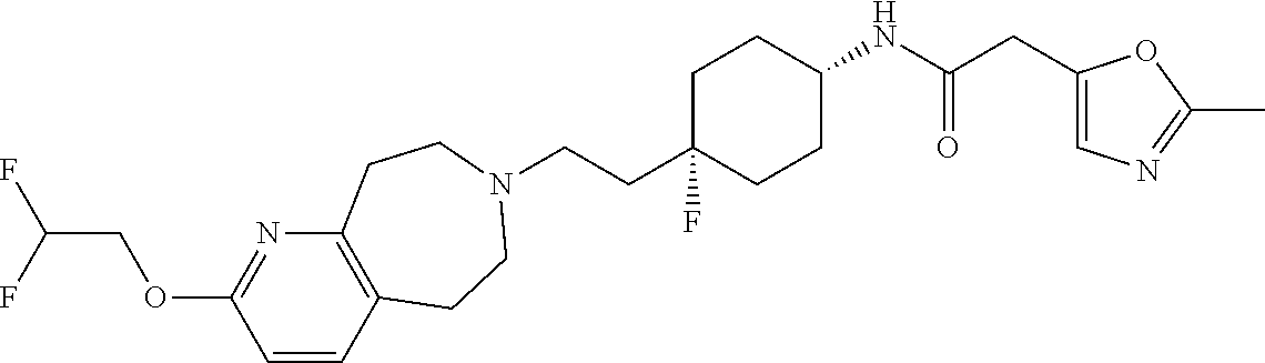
C(CC1(F)CCC(NC(CC2=CN=C(C)O2)=O)CC1)N1CCC2=C(N=C(OCC(F)F)C=C2)CC1
